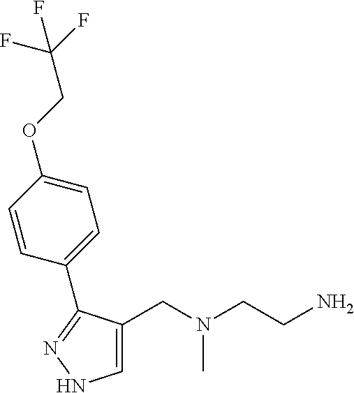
C1=C(CN(CCN)C)C(C2=CC=C(OCC(F)(F)F)C=C2)=NN1
